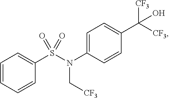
C1=CC=CC(S(N(C[CF3])C2=CC=C(C([CF3])([CF3])O)C=C2)(=O)=O)=C1
